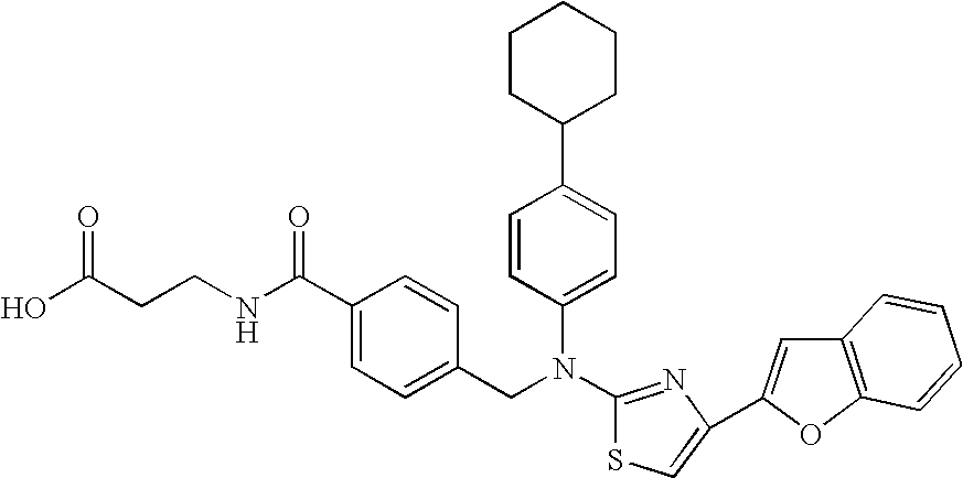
C1(C2=CC=C(N(C3=NC(C4=CC5=C(O4)C=CC=C5)=CS3)CC3=CC=C(C(NCCC(O)=O)=O)C=C3)C=C2)CCCCC1
